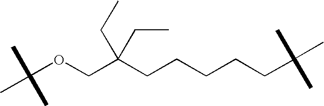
C(OCC(CCCCCC(C)(C)C)(CC)CC)(C)(C)C
